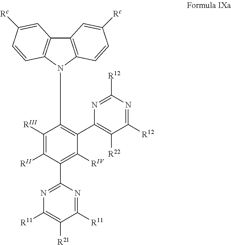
C1([RIII])=C([RII])C(C2=NC([R11])=C([R21])C([R11])=N2)=C([RIV])C(C2=C([R22])C([R12])=NC([R12])=N2)=C1N1C2=C(C3=C1C=CC([Rc])=C3)C=C([Rc])C=C2
